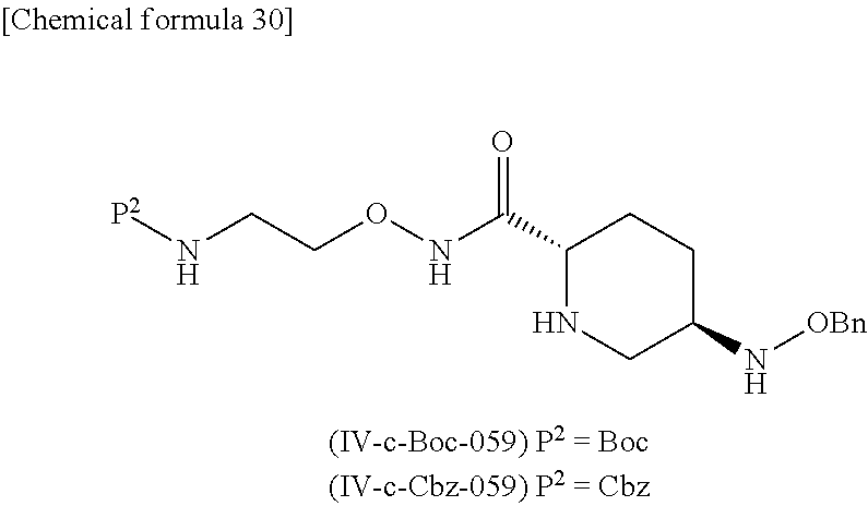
C1(C(NOCCN[P2])=O)NCC(N[OBn])CC1
